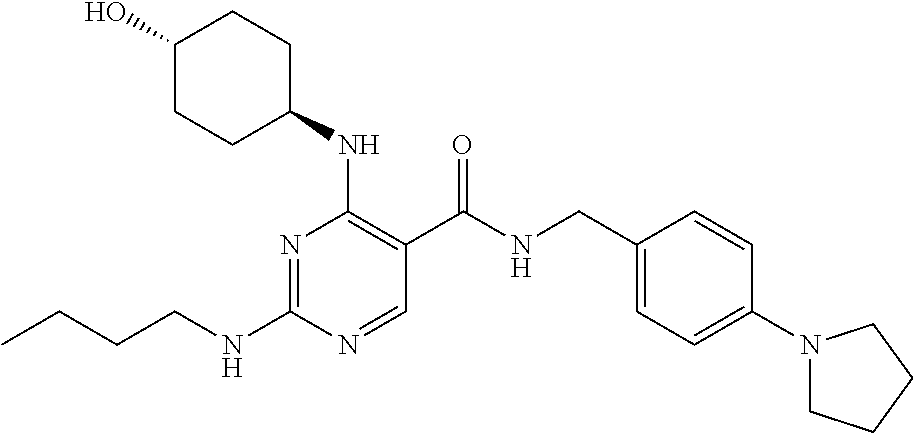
CCCCNC1=NC(NC2CCC(O)CC2)=C(C(NCC2=CC=C(N3CCCC3)C=C2)=O)C=N1
